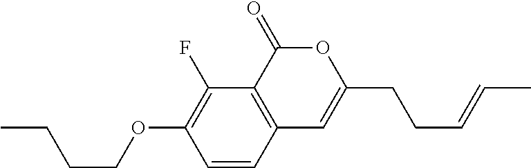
C1=CC2=C(C(F)=C1OCCCC)C(=O)OC(CCC=CC)=C2
